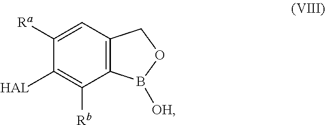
C12=C(C=C([Ra])C([HAL])=C1[Rb])COB2[OH]
